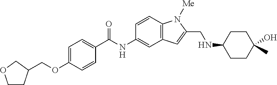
C1=C(OCC2CCOC2)C=CC(C(NC2=CC3=C(C=C2)N([Me])C(CNC2CCC(O)(C)CC2)=C3)=O)=C1
